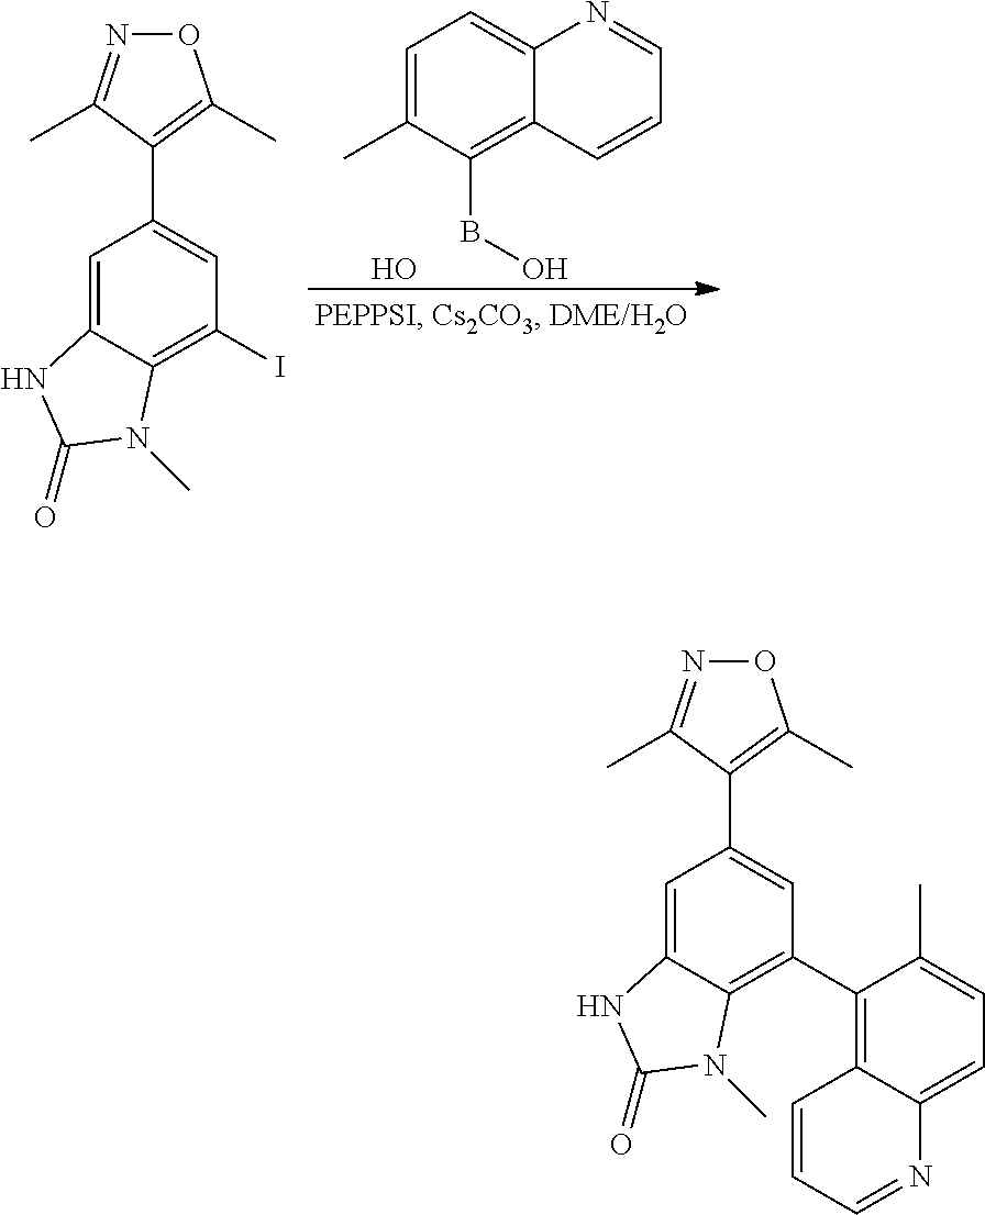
C1=C(C)C(BO)=C2C(=C1)N=CC=C2.O.O1N=C(C)C(C2=CC(I)=C3C(=C2)NC(=O)N3C)=C1C.O1N=C(C)C(C2=CC(C3=C4C(=CC=C3C)N=CC=C4)=C3C(=C2)NC(=O)N3C)=C1C
